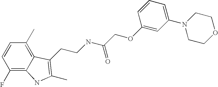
C1(F)=C2C(=C(C)C=C1)C(CCNC(COC1=CC(N3CCOCC3)=CC=C1)=O)=C(C)N2
